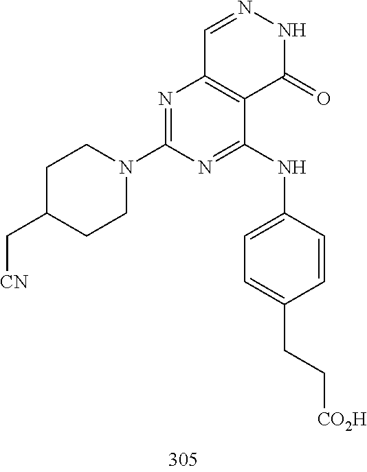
C1=NNC(=O)C2=C1N=C(N1CCC(C[CN])CC1)N=C2NC1=CC=C(CC[CO2H])C=C1
